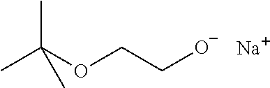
C(OCC[O-])(C)(C)C.[Na]
